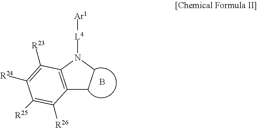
[Ar1][L4]N1C2=C(CC1)C([R26])=C([R25])C([R24])=C2[R23].B
